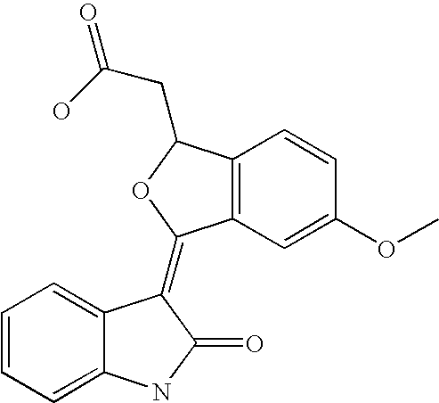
C1=CC=C2C(=C1)C(=C1C3=C(C(CC(=O)O)O1)C=CC(OC)=C3)C(=O)N2
